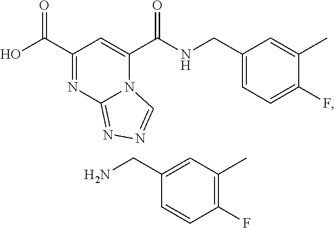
C1(C(O)=O)=NC2=NN=CN2C(C(NCC2=CC=C(F)C(C)=C2)=O)=C1.C1(CN)=CC(C)=C(F)C=C1
